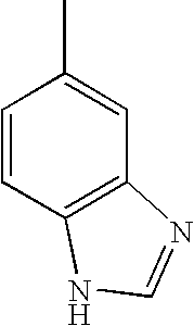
C1=CC2=C(C=C1C)N=CN2
